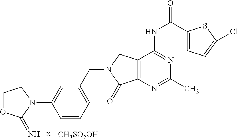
C1OC(=N)N(C2=CC(CN3C(=O)C4=C(C3)C(NC(C3=CC=C(Cl)S3)=O)=NC(C)=N4)=CC=C2)C1.[x].[CH3SO2OH]
